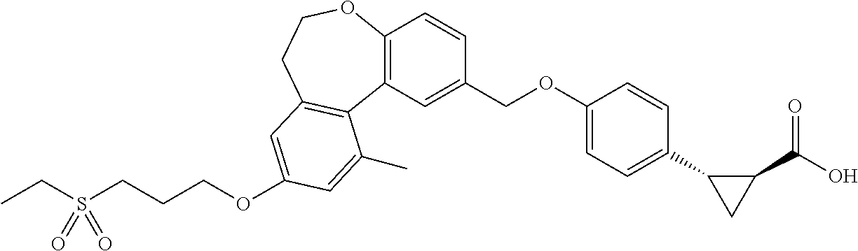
OC(C1C(C2=CC=C(OCC3=CC4=C(C=C3)OCCC3=C4C(C)=CC(OCCCS(CC)(=O)=O)=C3)C=C2)C1)=O
